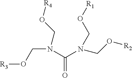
O=C(N(CO[R3])CO[R4])N(CO[R1])CO[R2]
